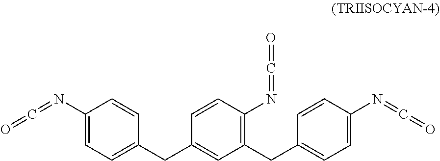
C1(N=C=O)=CC=C(CC2=C(N=C=O)C=CC(CC3=CC=C(N=C=O)C=C3)=C2)C=C1
